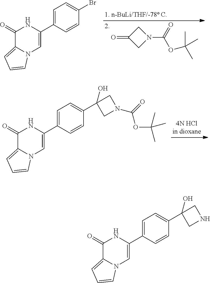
C1(=O)C2=CC=CN2C=C(C2=CC=C(C3(O)CN(C(OC(C)(C)C)=O)C3)C=C2)N1.C1C(=O)CN1C(=O)OC(C)(C)C.C1(=O)C2=CC=CN2C=C(C2=CC=C(Br)C=C2)N1.C1(=O)C2=CC=CN2C=C(C2=CC=C(C3(O)CNC3)C=C2)N1
